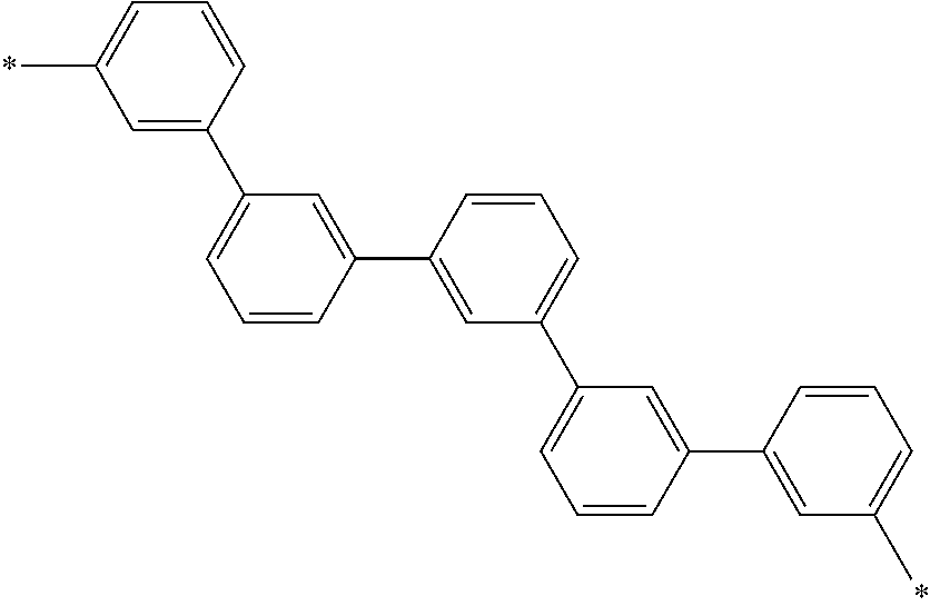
C1=C(C2=CC(C3=CC=CC(C4=CC(C)=CC=C4)=C3)=CC=C2)C=CC=C1C1=CC(C)=CC=C1
